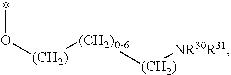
*O[(CH2)][(CH2)0-6][(CH2)][NR30R31]
